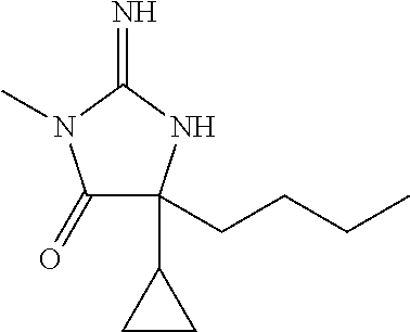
C1(=O)C(C2CC2)(CCCC)NC(=N)N1C
